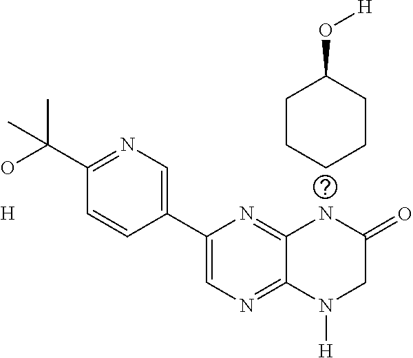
[H].C12=NC(C3=CN=C(C(C)(O)C)C=C3)=CN=C1N([H])CC(=O)N2.C1CCC(O[H])CC1
